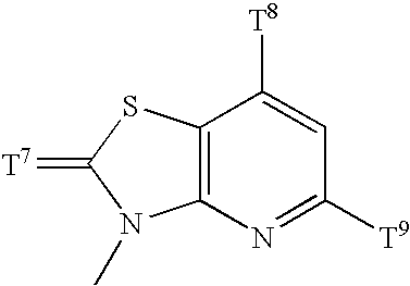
C12=C(C([T8])=CC([T9])=N1)SC(=[T7])N2C
